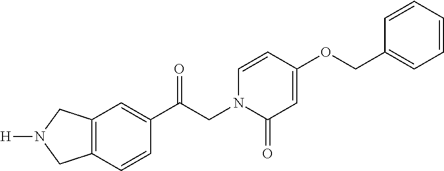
C12=C(C=C(C(CN3C(=O)C=C(OCC4=CC=CC=C4)C=C3)=O)C=C1)CN([H])C2
